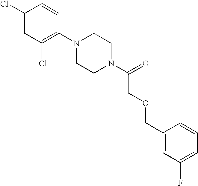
C1(Cl)=CC(Cl)=C(N2CCN(C(=O)COCC3=CC(F)=CC=C3)CC2)C=C1
